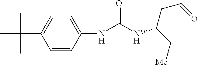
C1=CC(NC(NC(C[Me])CC=O)=O)=CC=C1C(C)(C)C
